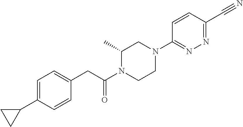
C1=CC(CC(N2CCN(C3=NN=C(C#N)C=C3)CC2C)=O)=CC=C1C1CC1
